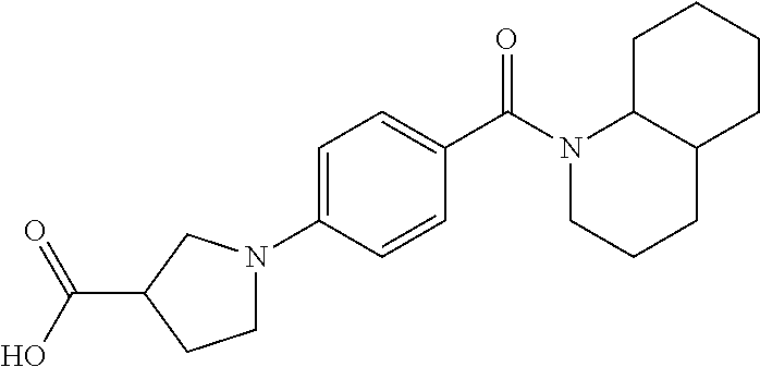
C1=C(N2CCC(C(O)=O)C2)C=CC(C(N2CCCC3C2CCCC3)=O)=C1
